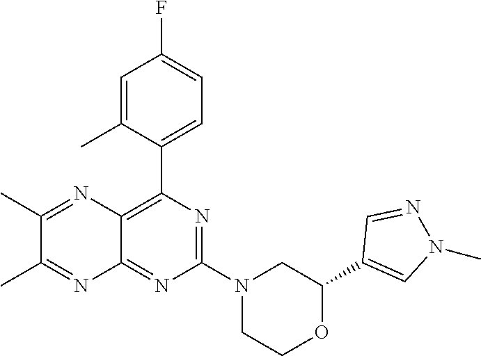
C1(C2=CN(C)N=C2)OCCN(C2=NC(C3=CC=C(F)C=C3C)=C3C(=N2)N=C(C)C(C)=N3)C1
